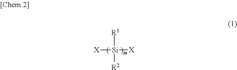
[R1][Si]([R2])([X])[X]
